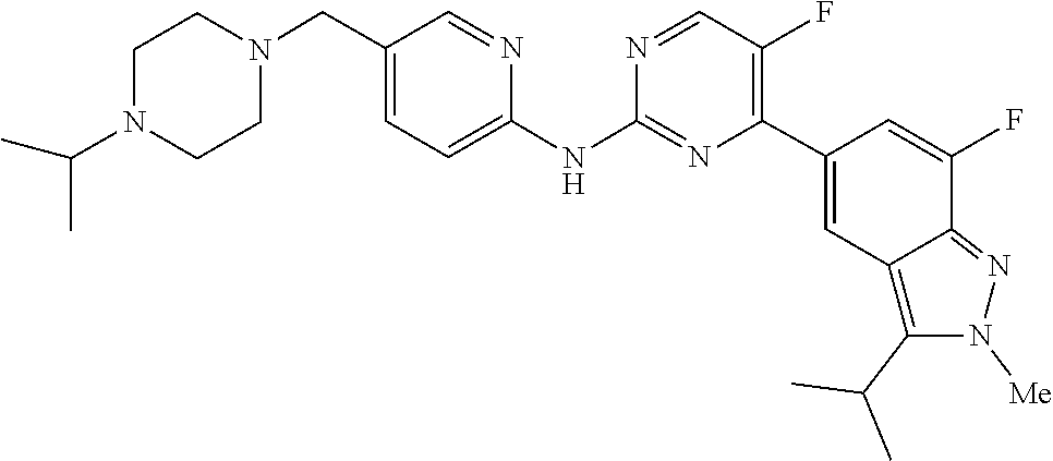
C1CN(C(C)C)CCN1CC1=CC=C(NC2=NC(C3=CC4=C(C(C)C)N([Me])N=C4C(F)=C3)=C(F)C=N2)N=C1
